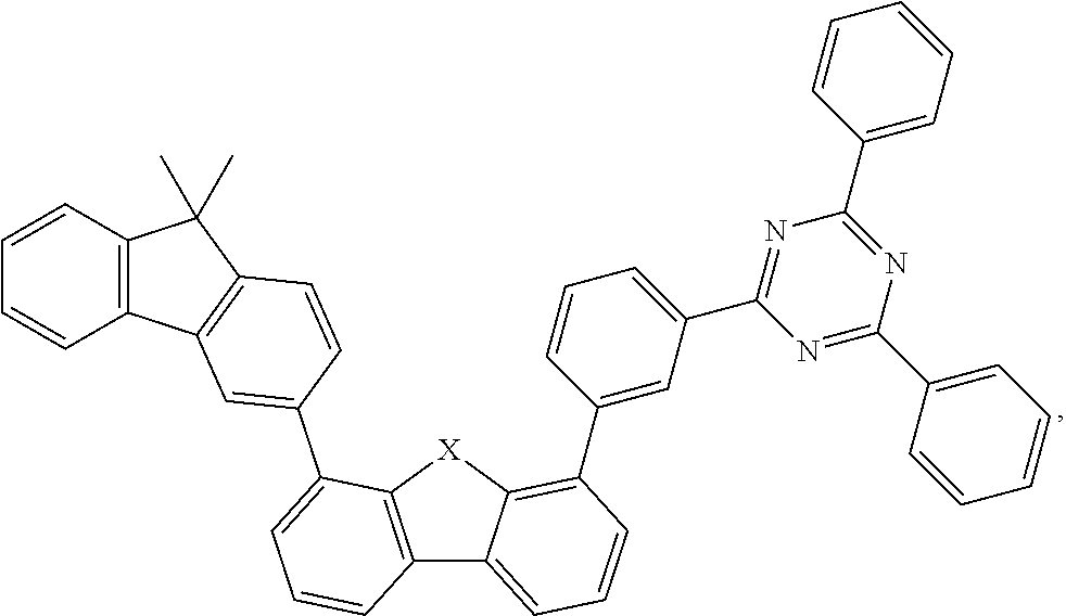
C12=C([X]C3=C(C4=CC(C5=NC(C6=CC=CC=C6)=NC(C6=CC=CC=C6)=N5)=CC=C4)C=CC=C13)C(C1=CC3=C(C(C)(C)C4=C3C=CC=C4)C=C1)=CC=C2
